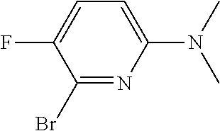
C1(Br)=NC(N(C)C)=CC=C1F
